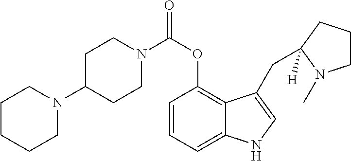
C1=CC=C2C(=C1OC(=O)N1CCC(N3CCCCC3)CC1)C(CC1([H])CCCN1C)=CN2
